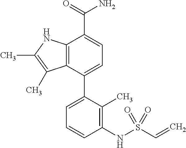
C12=C(C(C3=CC=CC(NS(C=C)(=O)=O)=C3C)=CC=C1C(=O)N)C(C)=C(C)N2
